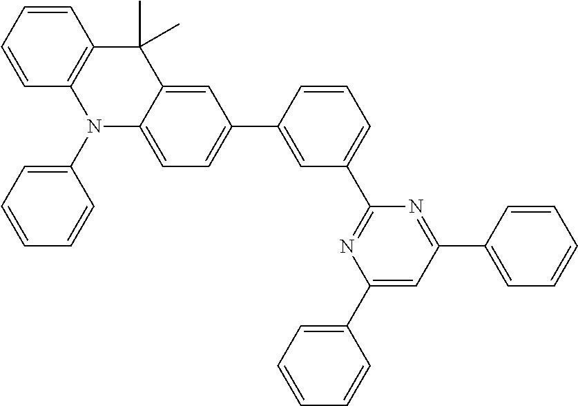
C1=CC=CC2=C1C(C)(C)C1=CC(C3=CC(C4=NC(C5=CC=CC=C5)=CC(C5=CC=CC=C5)=N4)=CC=C3)=CC=C1N2C1=CC=CC=C1
